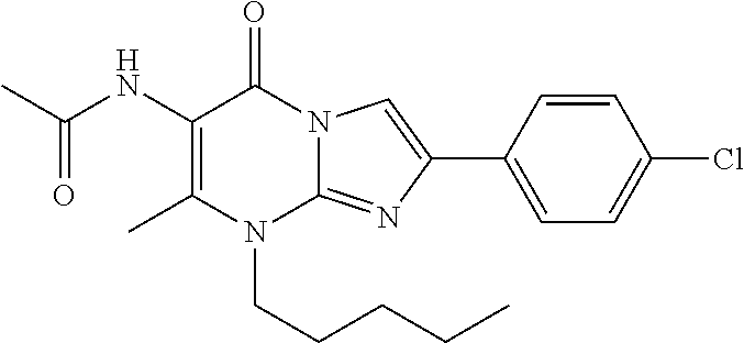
CC1=C(NC(C)=O)C(=O)N2C(=NC(C3=CC=C(Cl)C=C3)=C2)N1CCCCC
